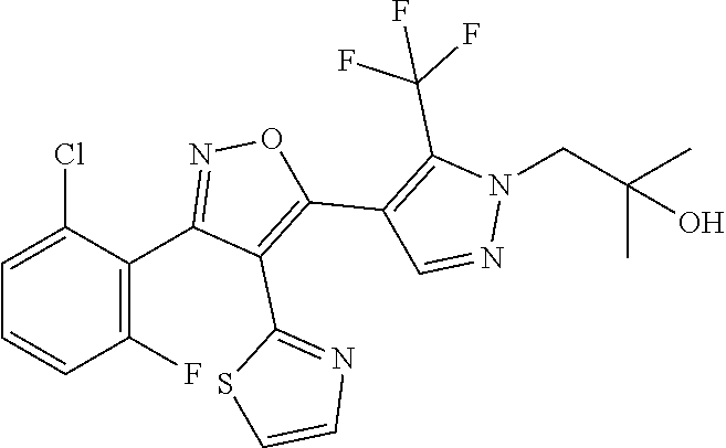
C1=C(Cl)C(C2=NOC(C3=C(C(F)(F)F)N(CC(C)(C)O)N=C3)=C2C2=NC=CS2)=C(F)C=C1
